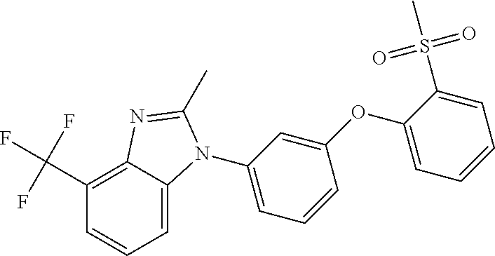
C(C1=C2C(=CC=C1)N(C1=CC=CC(OC3=CC=CC=C3S(C)(=O)=O)=C1)C(C)=N2)(F)(F)F
